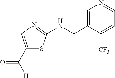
C1(C([H])=O)=CN=C(NCC2=CN=CC=C2[CF3])S1
